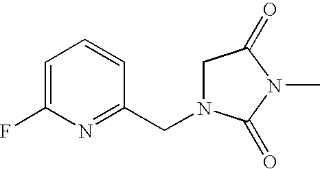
C1=C(F)N=C(CN2CC(=O)N(C)C2=O)C=C1
